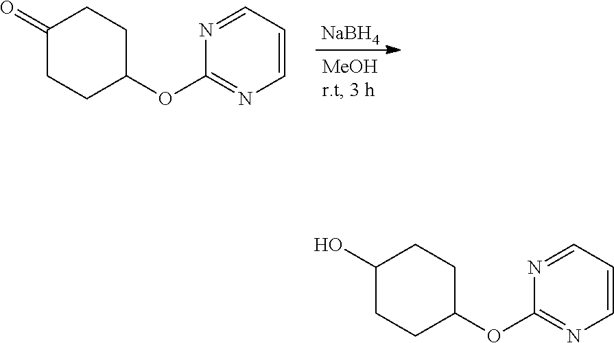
N1=CC=CN=C1OC1CCC(O)CC1.N1=CC=CN=C1OC1CCC(=O)CC1.[NaBH4]
